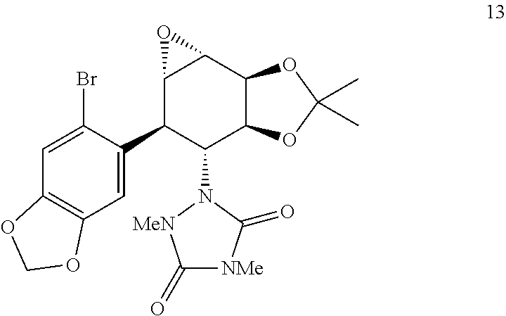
C12=C(C=C(C3C(N4[MeN]C(=O)[NMe]C4=O)C4C(C5C3O5)OC(C)(C)O4)C(Br)=C1)OCO2
